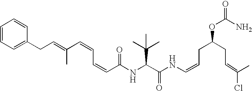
N(C(C(NC=CCC(CC=C(Cl)C)OC(=O)N)=O)C(C)(C)C)C(C=CC=CC(=CCC1=CC=CC=C1)C)=O
